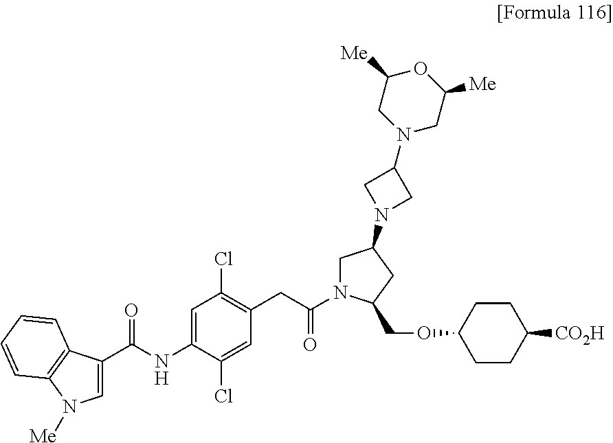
C1=C(C(NC2=CC(Cl)=C(CC(N3CC(N4CC(N5CC([Me])OC([Me])C5)C4)CC3COC3CCC([CO2H])CC3)=O)C=C2Cl)=O)C2=C(N1[Me])C=CC=C2
